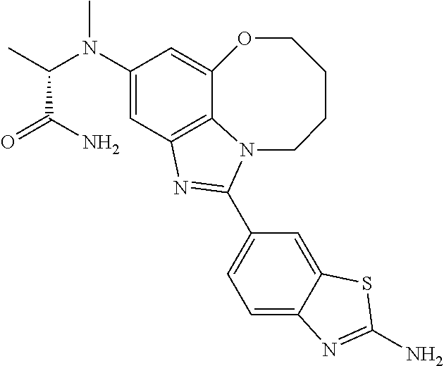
C12=C3C=C(N(C(C)C(N)=O)C)C=C1OCCCCN2C(C1=CC=C2C(=C1)SC(N)=N2)=N3
